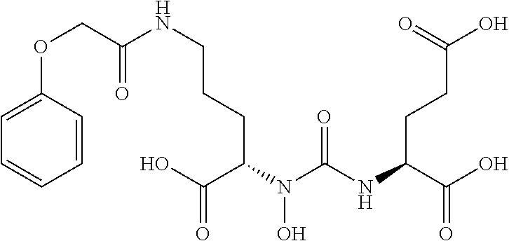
C1=CC=CC=C1OCC(NCCCC(N(C(NC(CCC(O)=O)C(O)=O)=O)O)C(O)=O)=O
